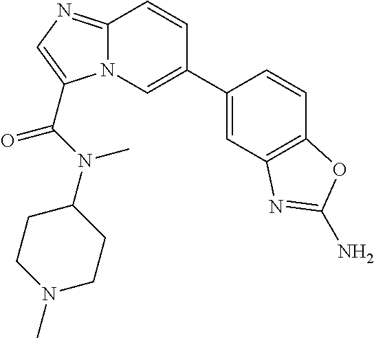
C1=C(C2=CN3C(=NC=C3C(N(C3CCN(C)CC3)C)=O)C=C2)C=CC2=C1N=C(N)O2
